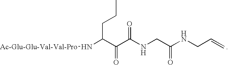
[Ac-Glu-Glu-Val-Val-Pro]NC(C(C(=O)NCC(=O)NCC=C)=O)CCC
